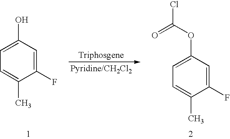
C1(F)=CC(O)=CC=C1C.C1(F)=CC(OC(=O)Cl)=CC=C1C
